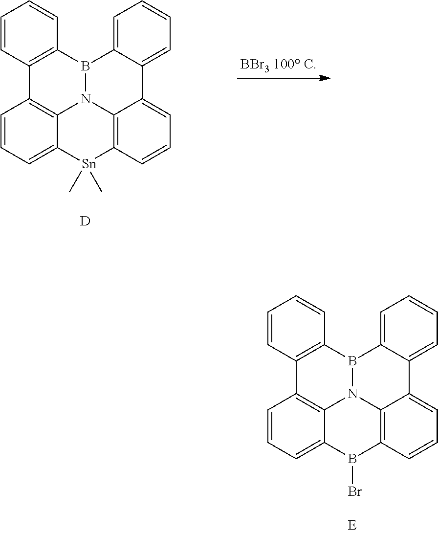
C1=CC2=C(C=C1)B1C3=CC=CC=C3C3=CC=CC4=C3N1C1=C2C=CC=C1[Sn]4(C)C.[D].C1=CC2=C(C=C1)B1C3=CC=CC=C3C3=CC=CC4=C3N1C1=C2C=CC=C1B4Br
